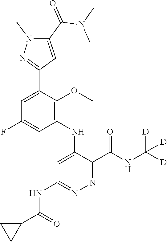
C1=C(F)C=C(C2=NN(C)C(C(N(C)C)=O)=C2)C(OC)=C1NC1=CC(NC(C2CC2)=O)=NN=C1C(NC([D])([D])[D])=O
